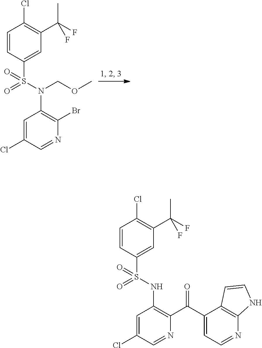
C1=CC(S(N(COC)C2=C(Br)N=CC(Cl)=C2)(=O)=O)=CC(C(F)(C)F)=C1Cl.C1=CC(S(NC2=C(C(C3=CC=NC4=C3C=CN4)=O)N=CC(Cl)=C2)(=O)=O)=CC(C(F)(C)F)=C1Cl
